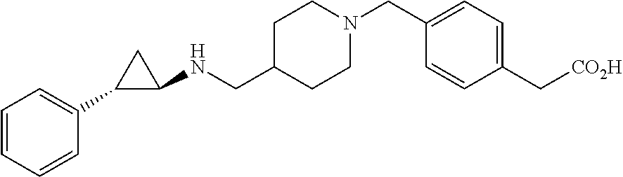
C1=CC=CC(C2C(NCC3CCN(CC4=CC=C(C[CO2H])C=C4)CC3)C2)=C1
